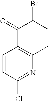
C1=CC(Cl)=NC(C)=C1C(C(C)Br)=O
